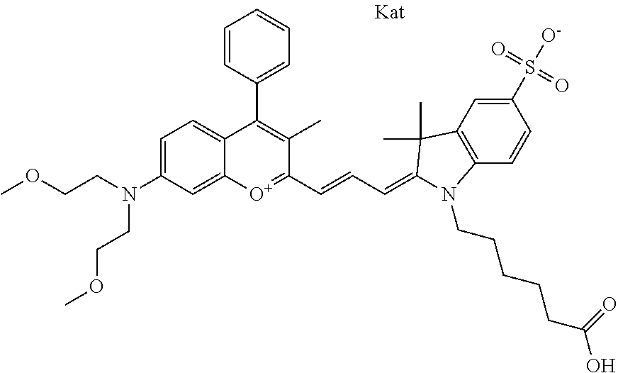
COCCN(CCOC)C1=CC=C2C(=C1)[O+]=C(C=CC=C1C(C)(C)C3=C(C=CC(S(=O)(=O)[O-])=C3)N1CCCCCC(O)=O)C(C)=C2C1=CC=CC=C1
